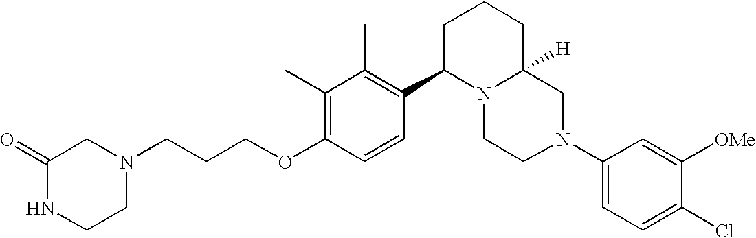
C1(C)=C(OCCCN2CC(=O)NCC2)C=CC(C2N3C([H])(CCC2)CN(C2=CC=C(Cl)C([OMe])=C2)CC3)=C1C
